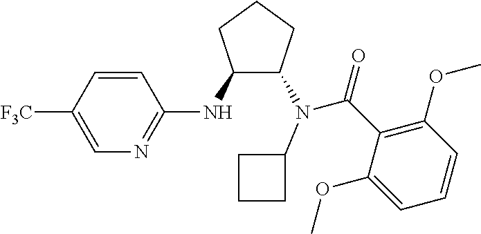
C1(NC2=NC=C([F3C])C=C2)C(N(C(C2=C(OC)C=CC=C2OC)=O)C2CCC2)CCC1
